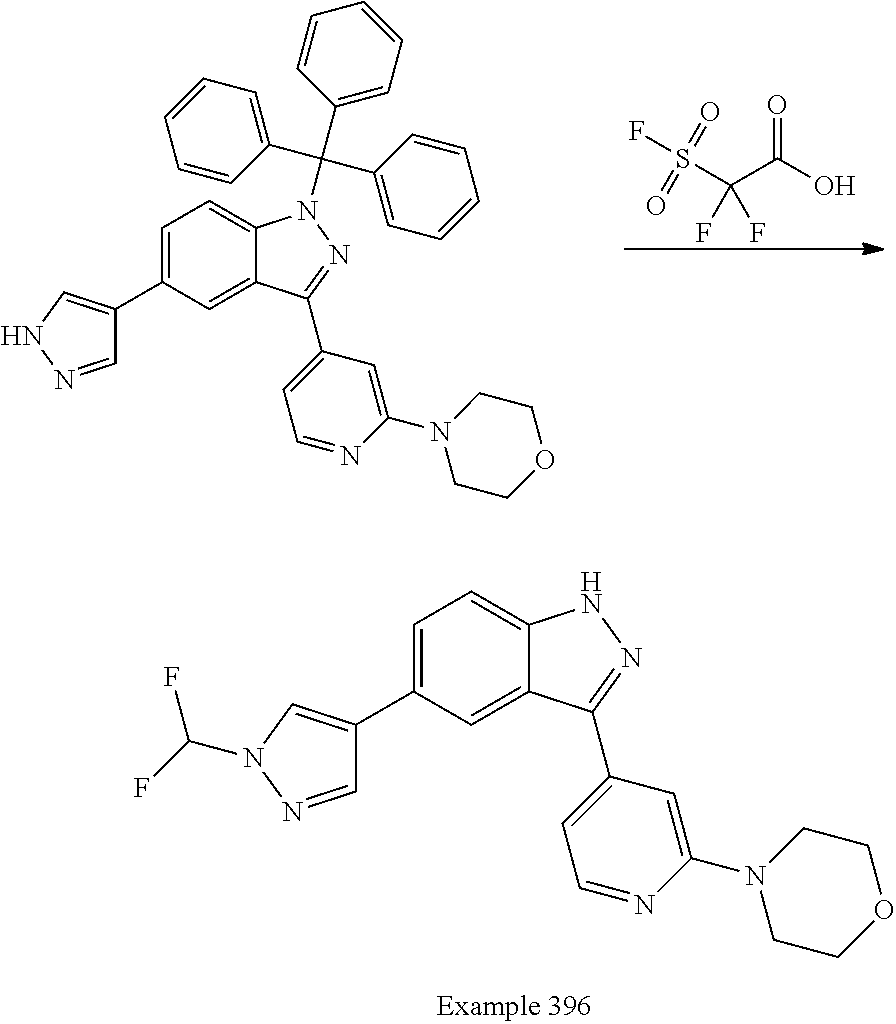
C1=C(C2=CNN=C2)C=C2C(=C1)N(C(C1=CC=CC=C1)(C1=CC=CC=C1)C1=CC=CC=C1)N=C2C1=CC=NC(N2CCOCC2)=C1.FS(C(C(=O)O)(F)F)(=O)=O.C1=C(C2=CN(C(F)F)N=C2)C=C2C(=C1)NN=C2C1=CC=NC(N2CCOCC2)=C1
